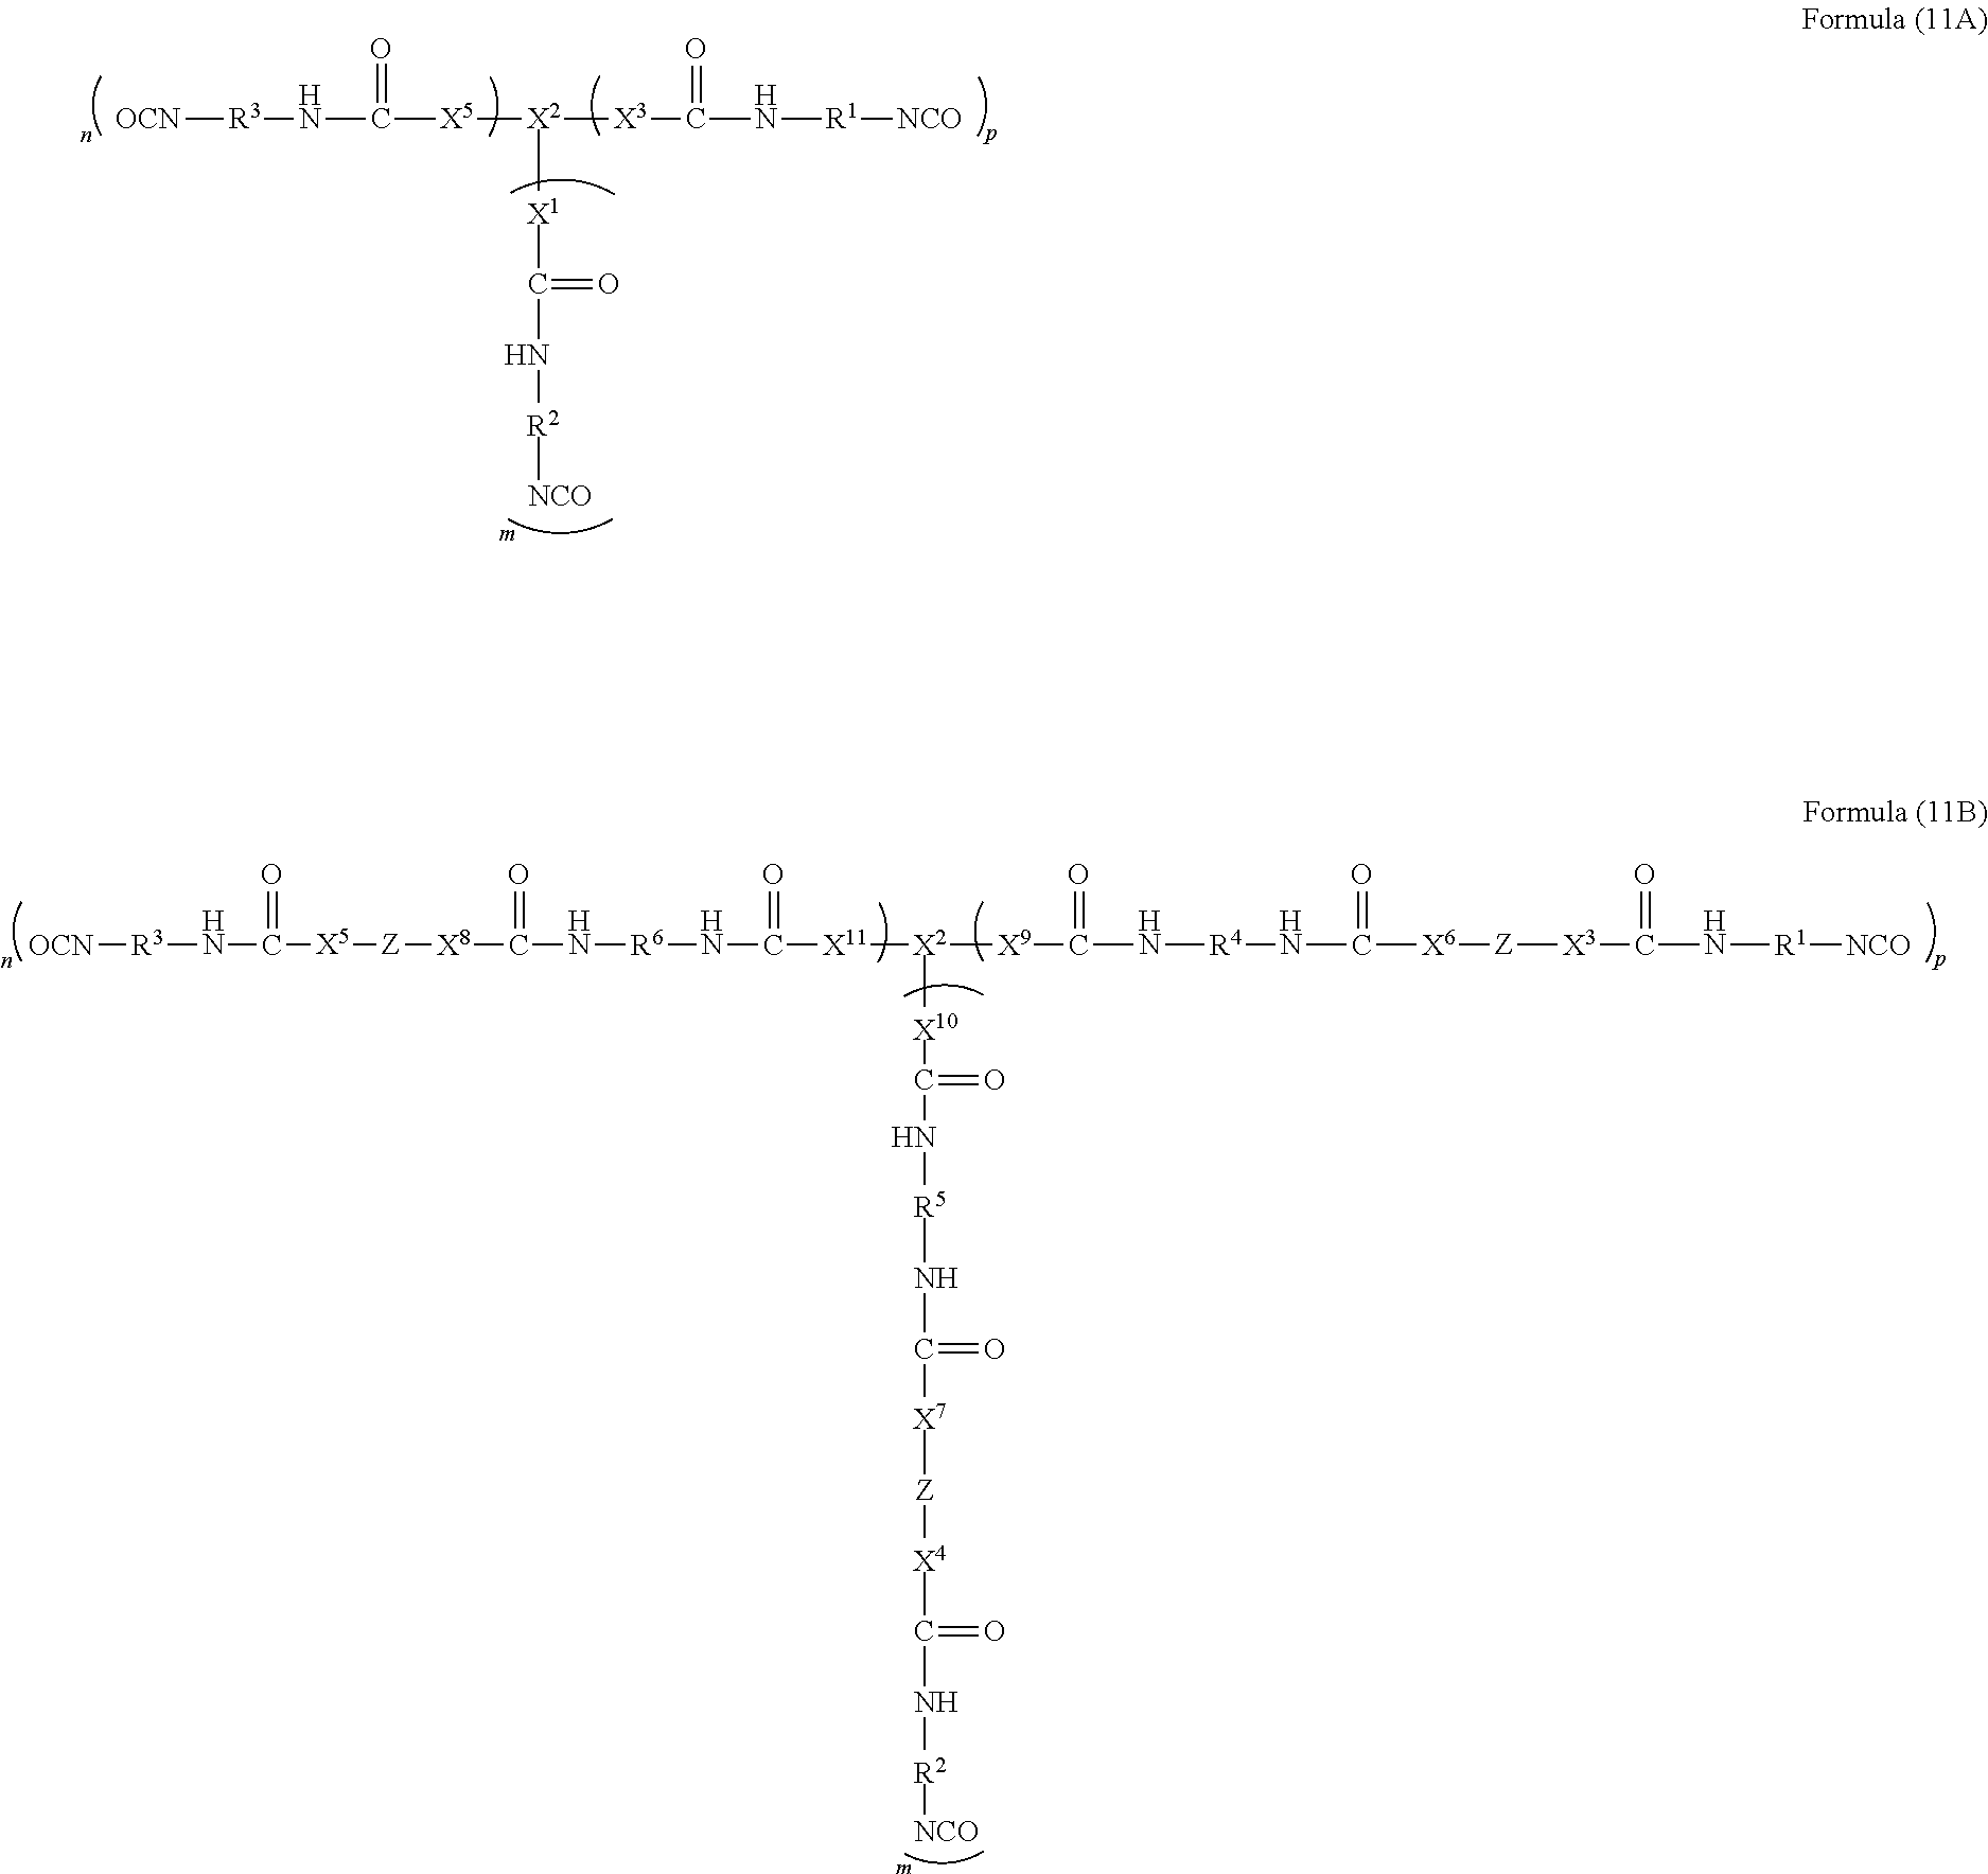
[OCN][R3]NC([X5][X2]([X1]C(=O)N[R2][NCO])[X3]C(N[R1][NCO])=O)=O.[OCN][R3]NC([X5][Z][X8]C(=O)N[R6]NC([X11][X2]([X9]C(=O)N[R4]NC(=O)[X6][Z][X3]C(N[R1][NCO])=O)[X10]C(=O)N[R5]NC(=O)[X7][Z][X4]C(=O)N[R2][NCO])=O)=O
